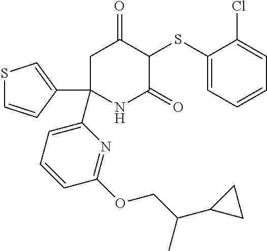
C1(SC2C(=O)CC(C3=CC=CC(OCC(C4CC4)C)=N3)(C3=CSC=C3)NC2=O)=CC=CC=C1Cl
